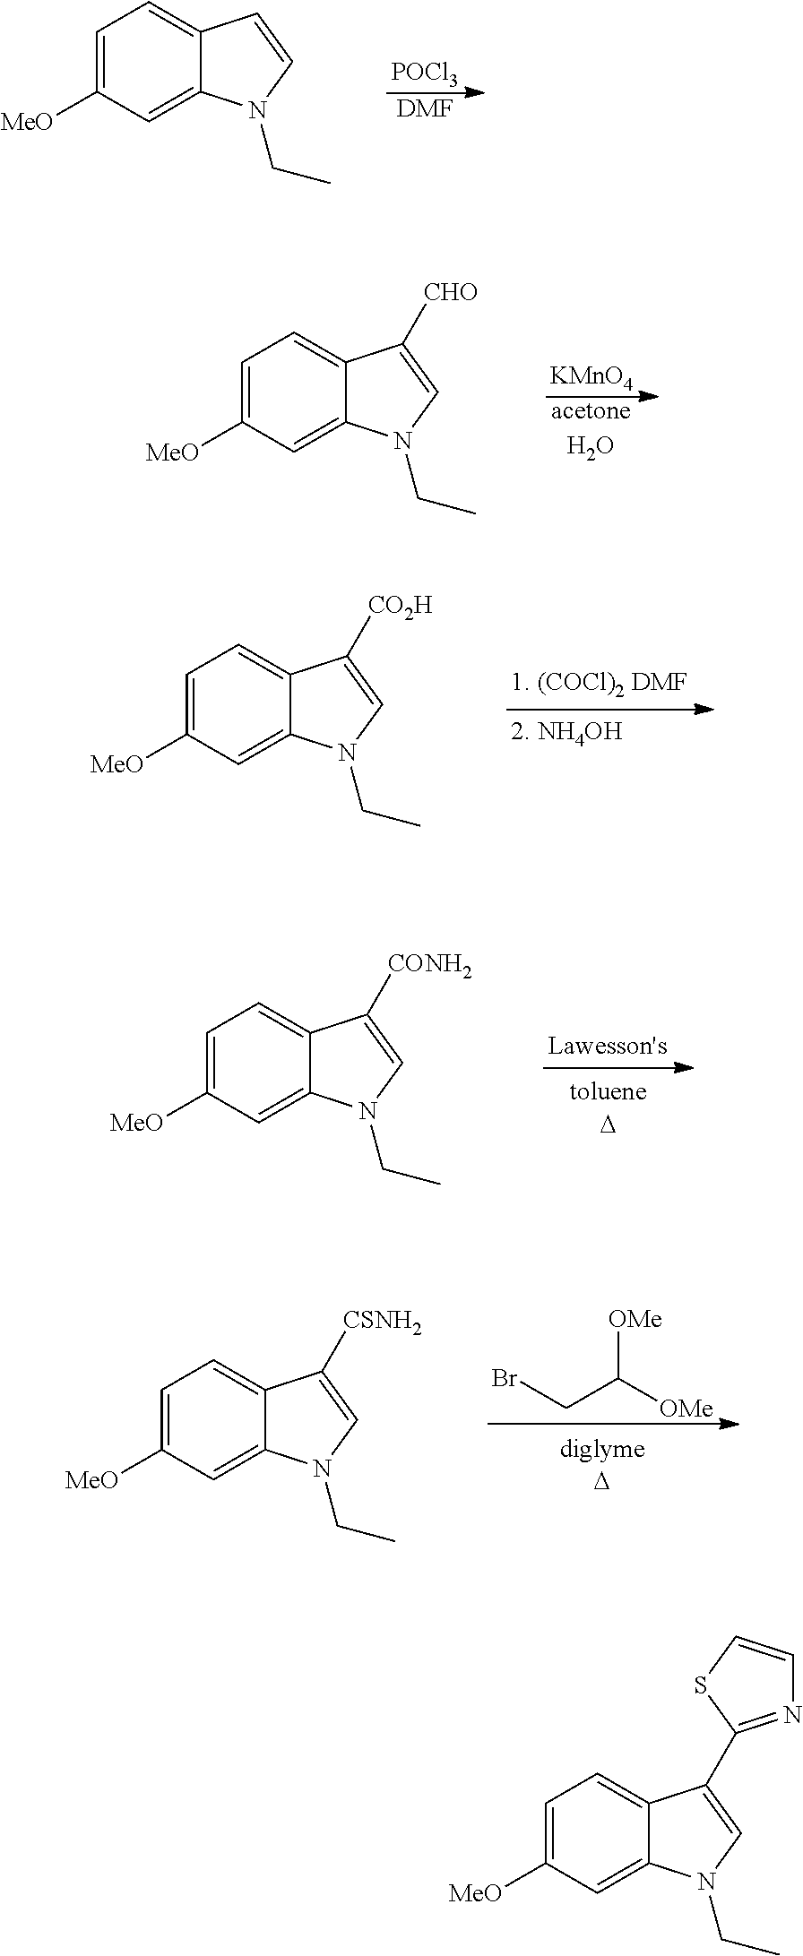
C1=C([MeO])C=C2C(=C1)C=CN2CC.[POCl3].[DMF].C1=C([MeO])C=C2C(=C1)C([CHO])=CN2CC.[KMnO4].[acetoneH2O].C1=C([MeO])C=C2C(=C1)C([CO2H])=CN2CC.C1=C([MeO])C=C2C(=C1)C([CONH2])=CN2CC.C1=C([MeO])C=C2C(=C1)C([CSNH2])=CN2CC.C(C([OMe])[OMe])Br.C1=C([MeO])C=C2C(=C1)C(C1=NC=CS1)=CN2CC
